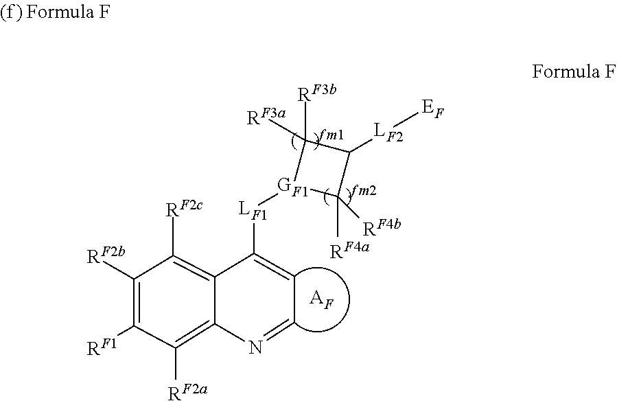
[GF1]1([LF1]C2=CC=NC3=C([RF2a])C([RF1])=C([RF2b])C([RF2c])=C23)C([RF4a])([RF4b])C([LF2][EF])C1([RF3b])[RF3a].[AF]
